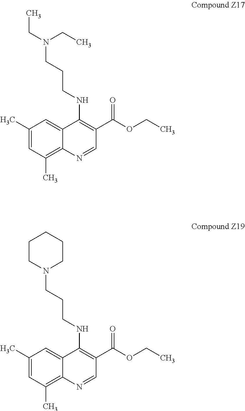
CCN(CC)CCCNC1=C(C(OCC)=O)C=NC2=C(C)C=C(C)C=C12.N1(CCCNC2=C(C(OCC)=O)C=NC3=C(C)C=C(C)C=C23)CCCCC1
